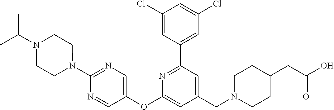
C1(Cl)=CC(C2=NC(OC3=CN=C(N4CCN(C(C)C)CC4)N=C3)=CC(CN3CCC(CC(O)=O)CC3)=C2)=CC(Cl)=C1
